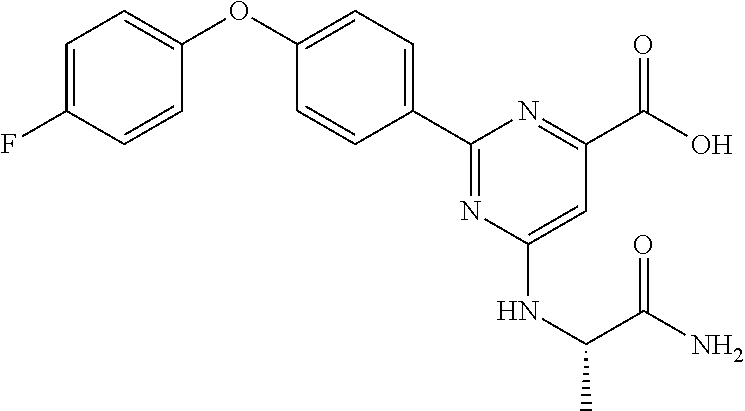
C1=C(F)C=CC(OC2=CC=C(C3=NC(NC(C)C(N)=O)=CC(C(O)=O)=N3)C=C2)=C1
